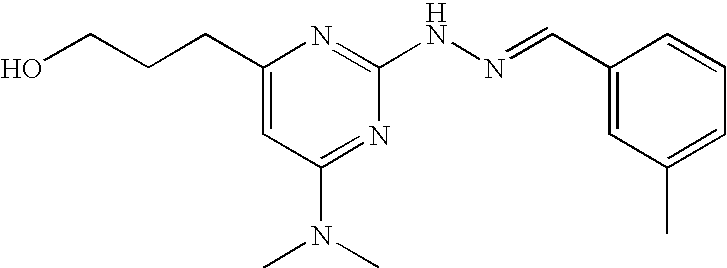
C1(CCCO)=CC(N(C)C)=NC(NN=CC2=CC(C)=CC=C2)=N1
